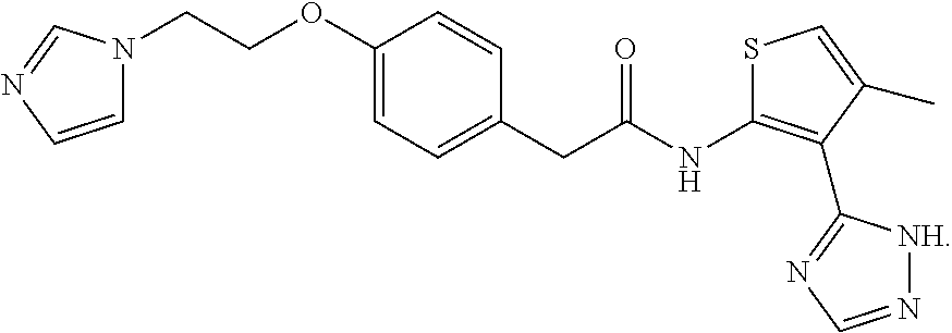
C1=CC(CC(=O)NC2=C(C3=NC=N[NH]3)C(C)=CS2)=CC=C1OCCN1C=CN=C1
